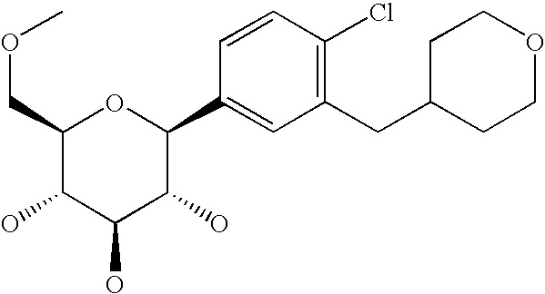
C1(COC)C(O)C(O)C(O)C(C2=CC(CC3CCOCC3)=C(Cl)C=C2)O1
